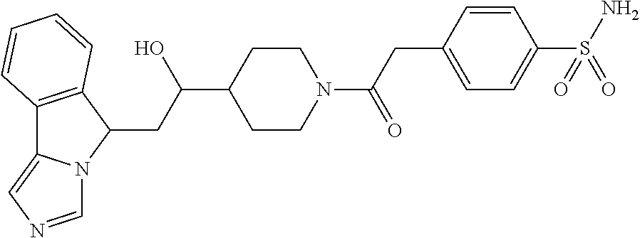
C12=C(C(CC(C3CCN(C(CC4=CC=C(S(N)(=O)=O)C=C4)=O)CC3)O)N3C1=CN=C3)C=CC=C2
